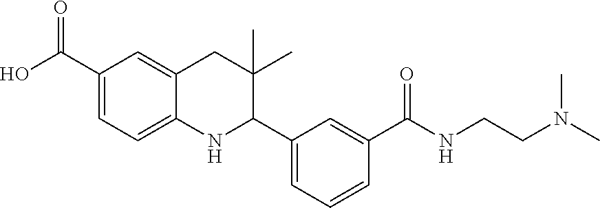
OC(C1=CC=C2C(=C1)CC(C)(C)C(C1=CC=CC(C(NCCN(C)C)=O)=C1)N2)=O
